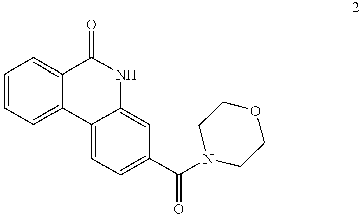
C1=CC=C2C(=C1)C(=O)NC1=CC(C(=O)N3CCOCC3)=CC=C21
